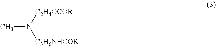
CN([C2H4OCOR])[C3H6NHCOR]
